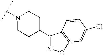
N1(C(C)C)CCC(C2=NOC3=C2C=CC(Cl)=C3)CC1
